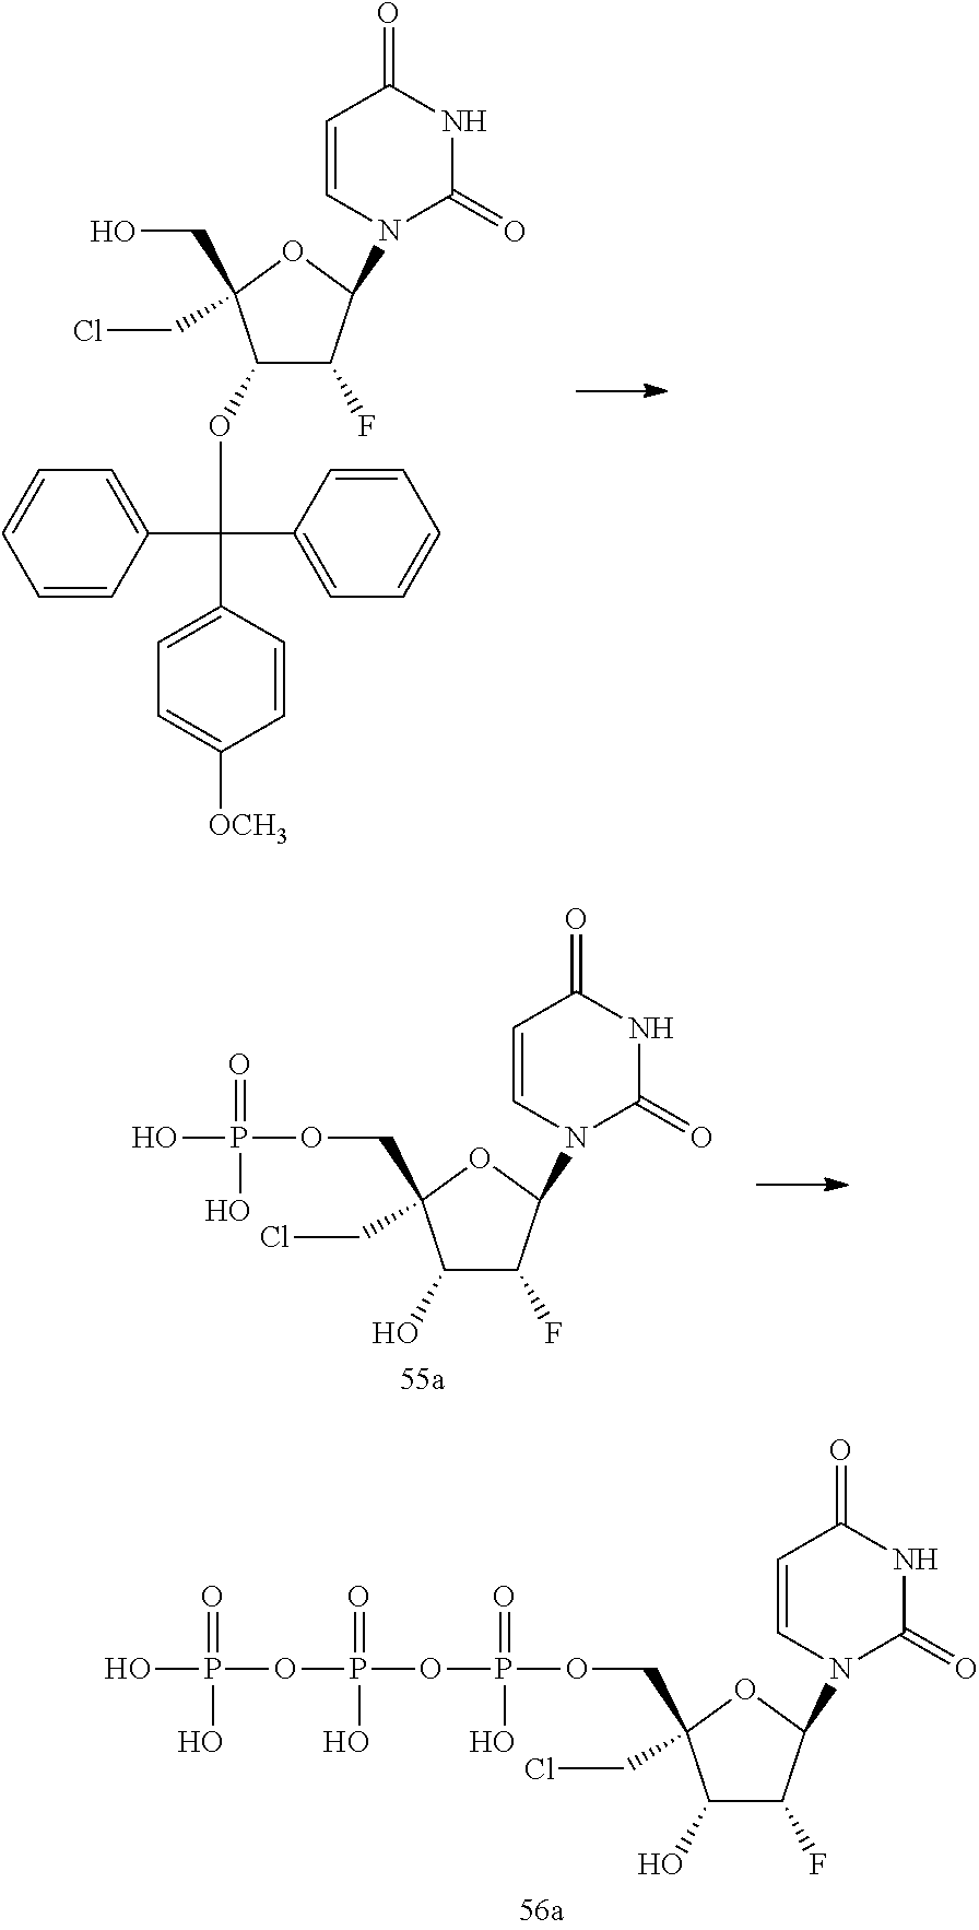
C1(OC(C2=CC=C([OCH3])C=C2)(C2=CC=CC=C2)C2=CC=CC=C2)C(F)C(N2C(=O)NC(=O)C=C2)OC1(CO)CCl.C1(O)C(F)C(N2C(=O)NC(=O)C=C2)OC1(COP(O)(=O)O)CCl.C1(O)C(F)C(N2C(=O)NC(=O)C=C2)OC1(COP(OP(OP(O)(=O)O)(=O)O)(=O)O)CCl
